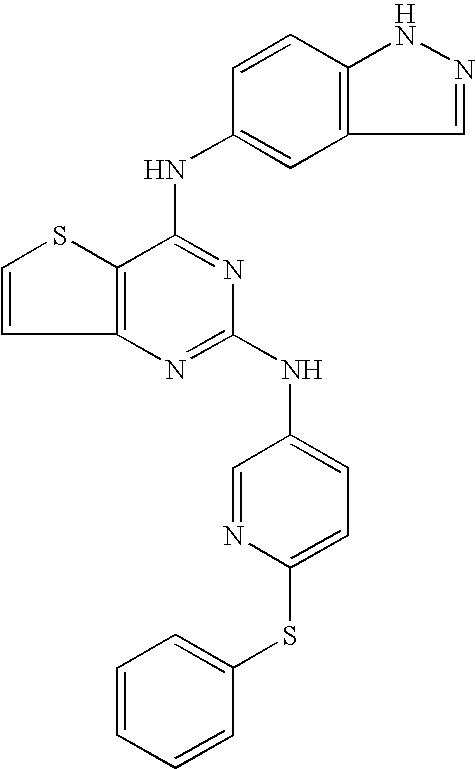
C12=C(C(NC3=CC4=C(C=C3)NN=C4)=NC(NC3=CC=C(SC4=CC=CC=C4)N=C3)=N1)SC=C2
